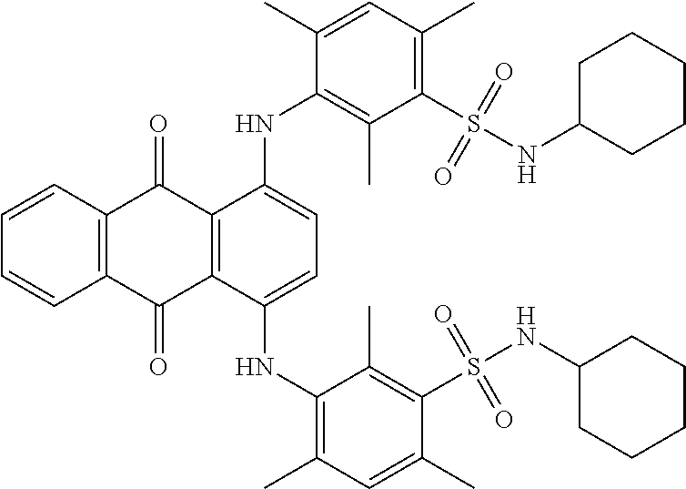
C12=C(C(=O)C3=C(C1=O)C(NC1=C(C)C(S(NC4CCCCC4)(=O)=O)=C(C)C=C1C)=CC=C3NC1=C(C)C=C(C)C(S(NC3CCCCC3)(=O)=O)=C1C)C=CC=C2
